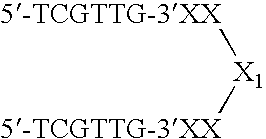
[X1]([5-TCGTTG-3XX])[5-TCGTTG-3XX]
